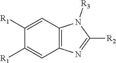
C1([R1])=CC2=C(C=C1[R1])N=C([R2])N2[R3]
